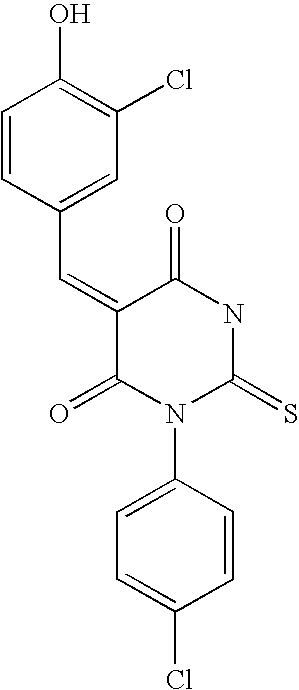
N1C(=S)N(C2=CC=C(Cl)C=C2)C(=O)C(=CC2=CC(Cl)=C(O)C=C2)C1=O
